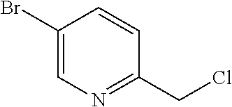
C1(Br)=CN=C(CCl)C=C1
